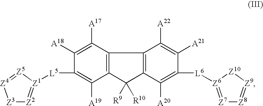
[L5](C1=C([A19])C2=C(C([A17])=C1[A18])C1=C(C2([R9])[R10])C([A20])=C([L6][Z6]2=[Z7][Z8]=[Z9][Z10]2)C([A21])=C1[A22])[Z1]1=[Z2][Z3][Z4]=[Z5]1
